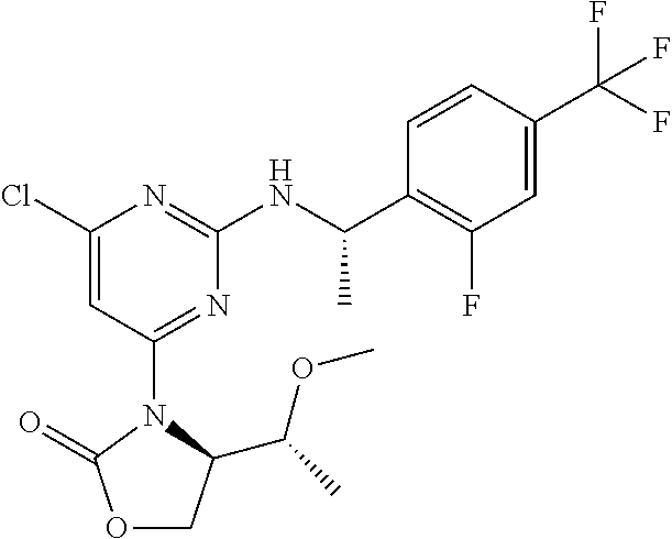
C1=C(C(F)(F)F)C=CC(C(NC2=NC(Cl)=CC(N3C(C(C)OC)COC3=O)=N2)C)=C1F
